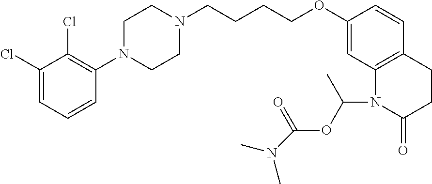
C1=C(Cl)C(Cl)=C(N2CCN(CCCCOC3=CC4=C(C=C3)CCC(=O)N4C(OC(=O)N(C)C)C)CC2)C=C1
